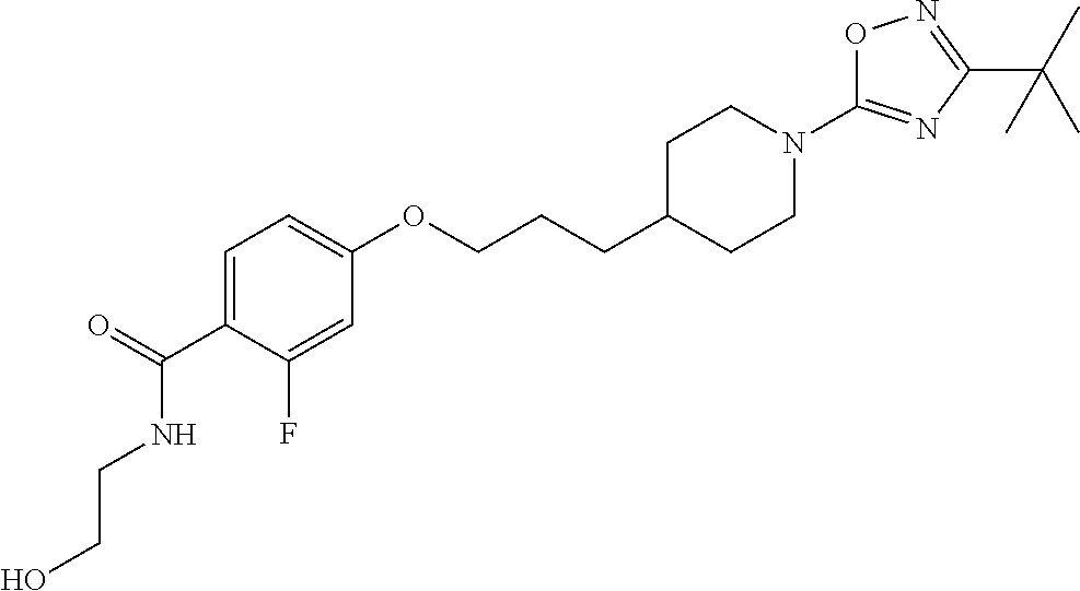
C1=C(C(=O)NCCO)C(F)=CC(OCCCC2CCN(C3=NC(C(C)(C)C)=NO3)CC2)=C1
